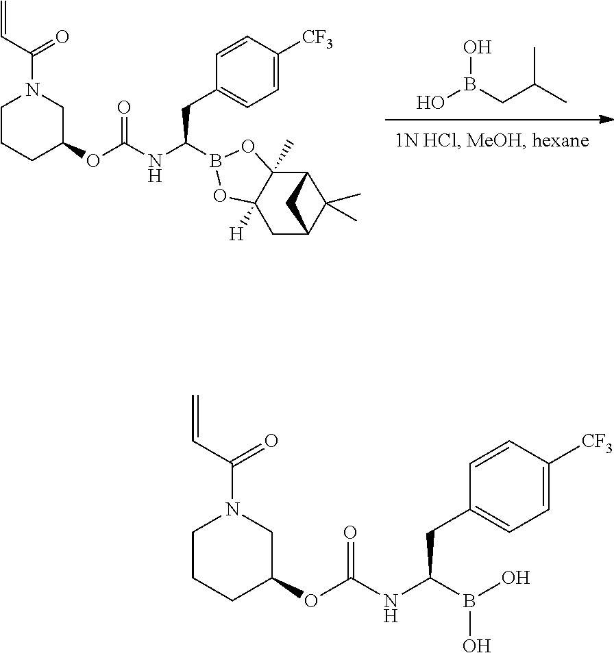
OB(CC(C)C)O.C(=O)(NC(CC1=CC=C([CF3])C=C1)B1OC2([H])C(C)(O1)C1C(C)(C)C(C2)C1)OC1CN(C(=O)C=C)CCC1.C(=O)(NC(CC1=CC=C([CF3])C=C1)B(O)O)OC1CN(C(=O)C=C)CCC1
